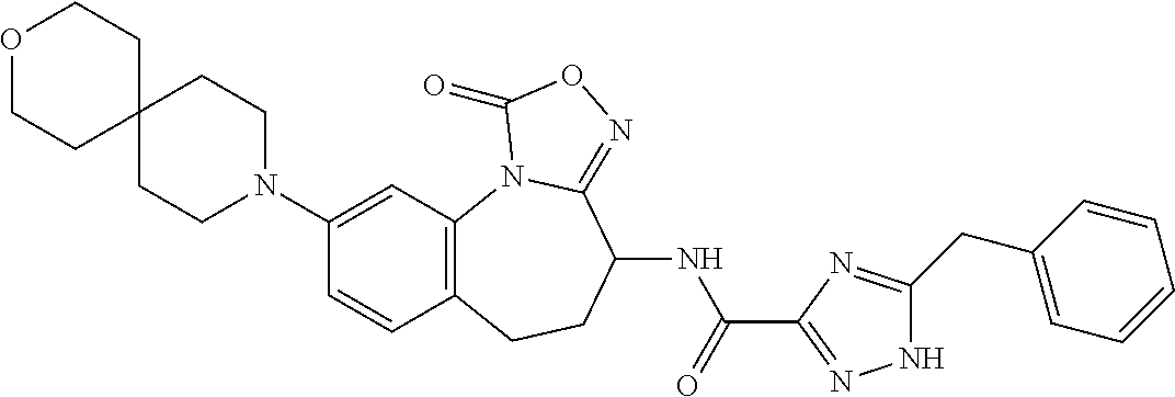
C1(N2CCC3(CC2)CCOCC3)=CC2=C(C=C1)CCC(NC(=O)C1=NNC(CC3=CC=CC=C3)=N1)C1=NOC(=O)N21
